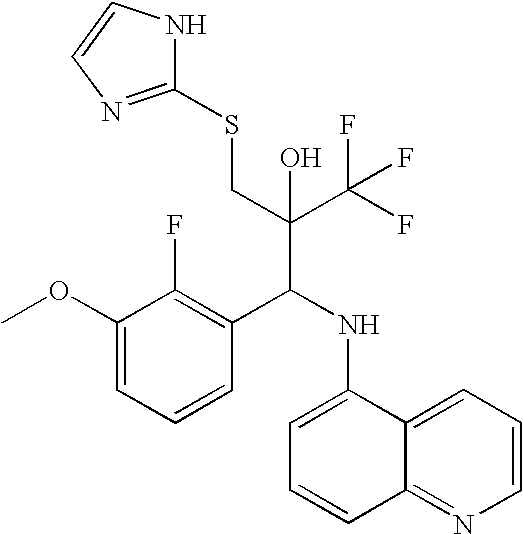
C1(OC)=CC=CC(C(NC2=CC=CC3=NC=CC=C23)C(C(F)(F)F)(CSC2=NC=CN2)O)=C1F
